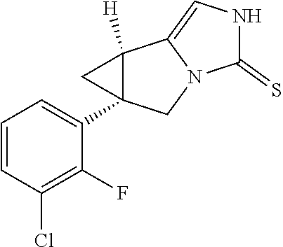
C1=CC(Cl)=C(F)C(C23C([H])(C2)C2=CNC(=S)N2C3)=C1
